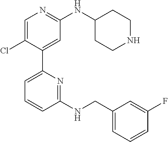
C1=C(Cl)C(C2=CC=CC(NCC3=CC=CC(F)=C3)=N2)=CC(NC2CCNCC2)=N1
